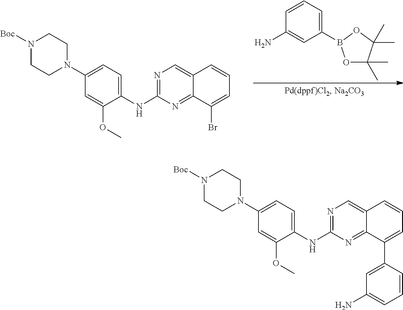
C1(B2OC(C)(C)C(C)(C)O2)=CC=CC(N)=C1.N1([Boc])CCN(C2=CC=C(NC3=NC=C4C(=N3)C(Br)=CC=C4)C(OC)=C2)CC1.N1([Boc])CCN(C2=CC=C(NC3=NC=C4C(=N3)C(C3=CC(N)=CC=C3)=CC=C4)C(OC)=C2)CC1
